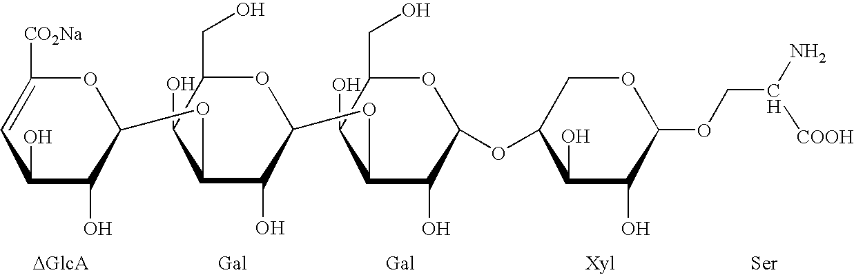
C1(O)C(O)C=C([CO2Na])OC1OC1C(O)C(OC2C(O)C(OC3COC(OCC(N)[COOH])C(O)C3O)OC(CO)C2O)OC(CO)C1O
